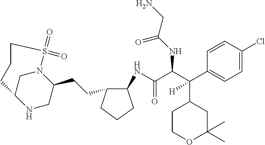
C(C(C(C1=CC=C(Cl)C=C1)(C1CCOC(C)(C)C1)[H])NC(CN)=O)(=O)NC1C(CCC2CNC3CN2S(=O)(=O)CCC3)CCC1
